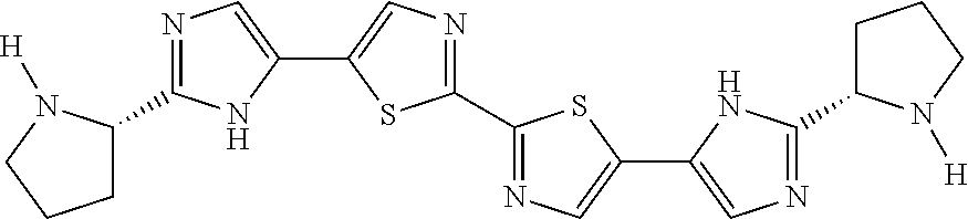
N1=C(C2CCCN2[H])NC(C2=CN=C(C3=NC=C(C4=CN=C(C5CCCN5[H])N4)S3)S2)=C1
